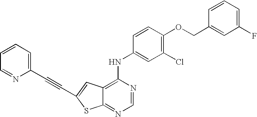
C12=NC=NC(NC3=CC(Cl)=C(OCC4=CC(F)=CC=C4)C=C3)=C1C=C(C#CC1=CC=CC=N1)S2
